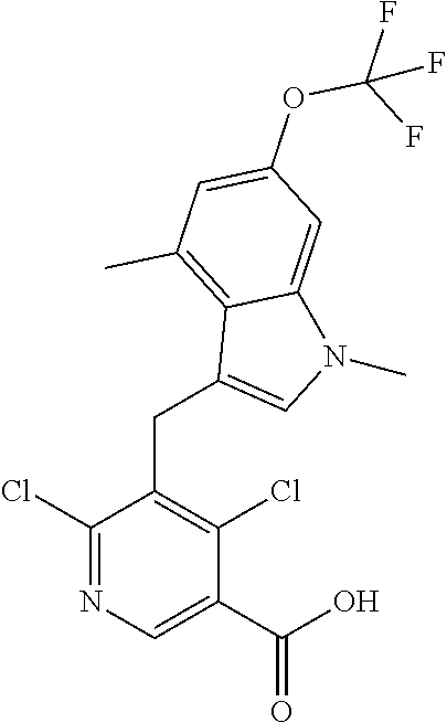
C1(C(O)=O)=CN=C(Cl)C(CC2=CN(C)C3=CC(OC(F)(F)F)=CC(C)=C32)=C1Cl
